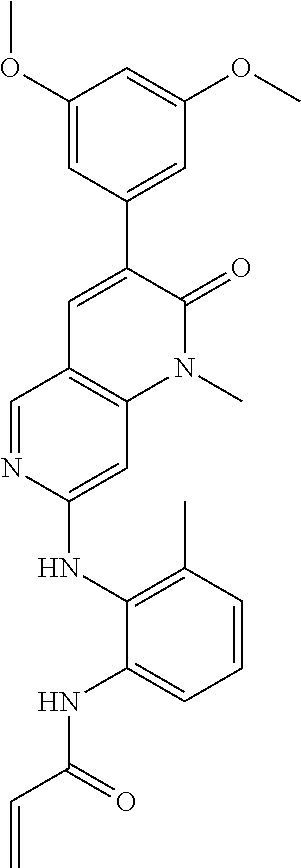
C1(OC)=CC(C2=CC3=C(N(C)C2=O)C=C(NC2=C(C)C=CC=C2NC(C=C)=O)N=C3)=CC(OC)=C1
